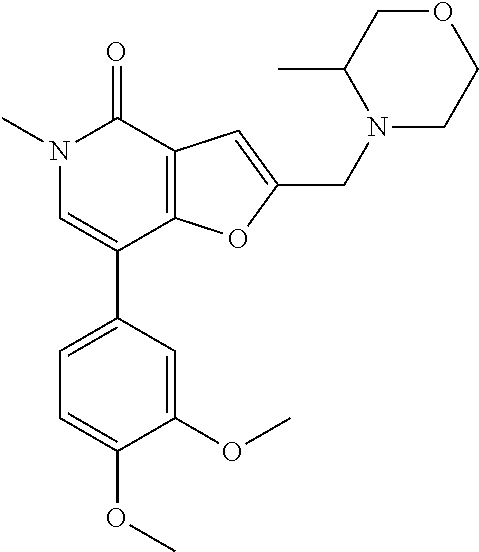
N1(C)C=C(C2=CC=C(OC)C(OC)=C2)C2=C(C1=O)C=C(CN1C(C)COCC1)O2
